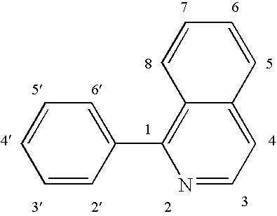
C1=CC=CC(C2=C3C(=CC=N2)C=CC=C3)=C1
